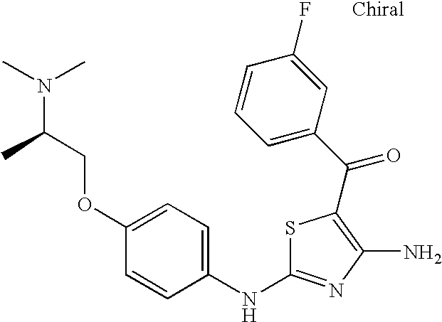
N(C(COC1=CC=C(NC2=NC(N)=C(C(=O)C3=CC=CC(F)=C3)S2)C=C1)C)(C)C
